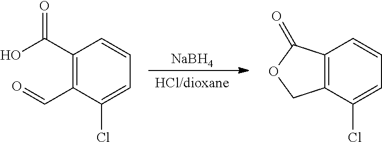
[NaBH4].[HCl/dioxane].C1(C(O)=O)=C(C=O)C(Cl)=CC=C1.C12=C(C(Cl)=CC=C1)COC2=O
